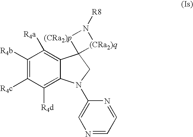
C1([R4b])=C([R4c])C([R4d])=C2C(=C1[R4a])C1(CN2C2=CN=CC=N2)[(CRa2)q]N([R8])[(CRa2)p]1
